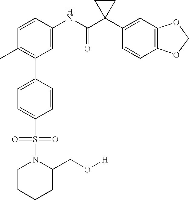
C1(NC(C2(C3=CC4=C(C=C3)OCO4)CC2)=O)=CC(C2=CC=C(S(=O)(=O)N3CCCCC3CO[H])C=C2)=C(C)C=C1
